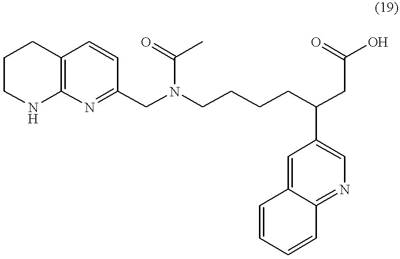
C1CNC2=C(C1)C=CC(CN(CCCCC(CC(O)=O)C1=CN=C3C(=C1)C=CC=C3)C(=O)C)=N2
